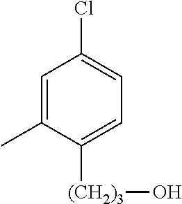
C1=C(C)C([(CH2)3]O)=CC=C1Cl
